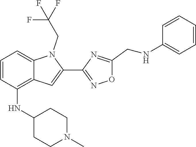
N1=C(C2=CC3=C(NC4CCN(C)CC4)C=CC=C3N2CC(F)(F)F)N=C(CNC2=CC=CC=C2)O1
